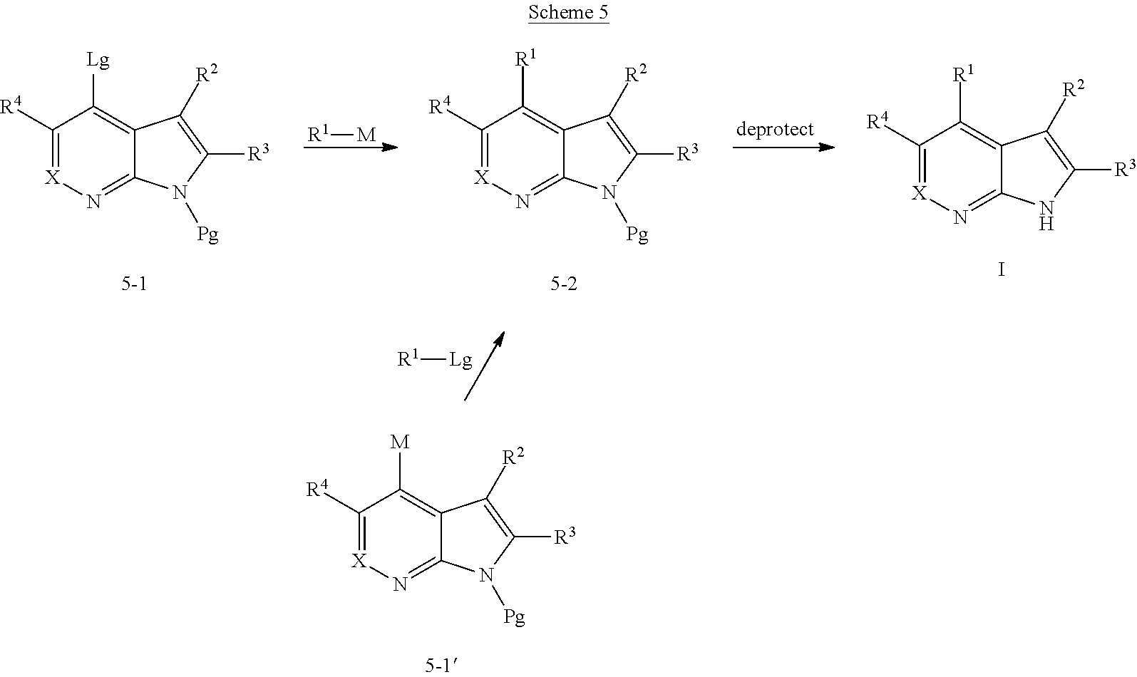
C1([R4])=[X]N=C2C(=C1[Lg])C([R2])=C([R3])N2[Pg].[R1][M].C1([R4])=[X]N=C2C(=C1[R1])C([R2])=C([R3])N2[Pg].C1([R4])=[X]N=C2C(=C1[R1])C([R2])=C([R3])N2.I.[R1][Lg].C1([R4])=[X]N=C2C(=C1[M])C([R2])=C([R3])N2[Pg]
